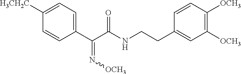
C1(C(C(NCCC2=CC([OCH3])=C([OCH3])C=C2)=O)=N[OCH3])=CC=C([H3CH2C])C=C1
